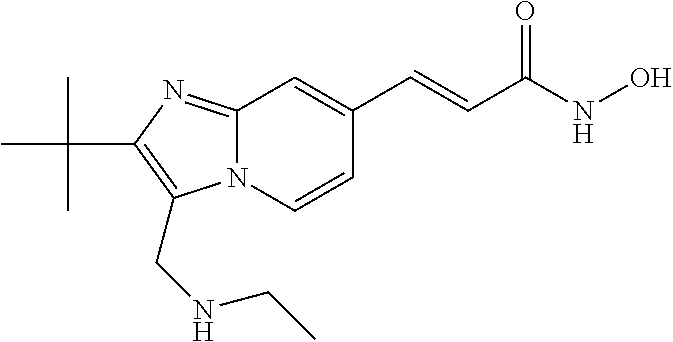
N12C(=NC(C(C)(C)C)=C1CNCC)C=C(C=CC(NO)=O)C=C2
